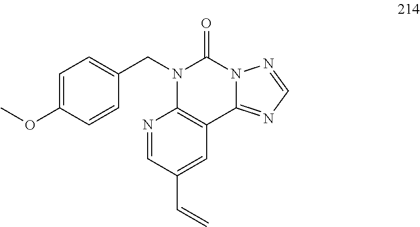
C1=C(OC)C=CC(CN2C3=C(C4=NC=NN4C2=O)C=C(C=C)C=N3)=C1
